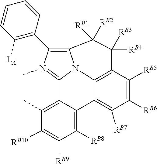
N12C3=C(C4=C([LA])C=CC=C4)N(C)=C1C1=C(C)C([RB10])=C([RB9])C([RB8])=C1C1=C([RB7])C([RB6])=C([RB5])C(=C21)C([RB4])([RB3])C3([RB2])[RB1]
